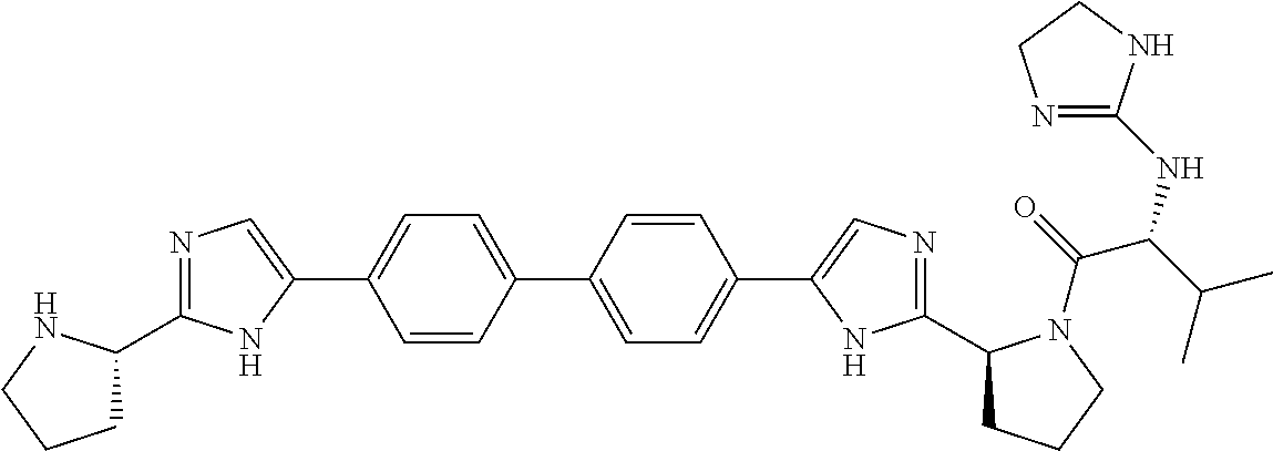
C1=CC(C2=CC=C(C3=CN=C(C4CCCN4)N3)C=C2)=CC=C1C1=CN=C(C2CCCN2C(=O)C(C(C)C)NC2=NCCN2)N1
